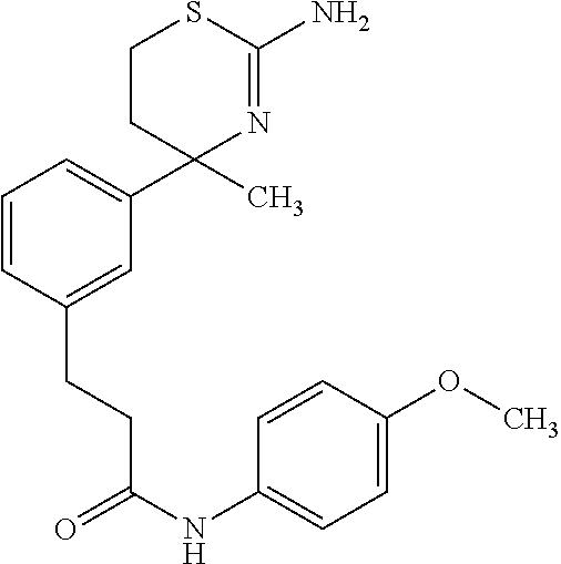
C1=CC(CCC(NC2=CC=C(OC)C=C2)=O)=CC(C2(C)N=C(N)SCC2)=C1
